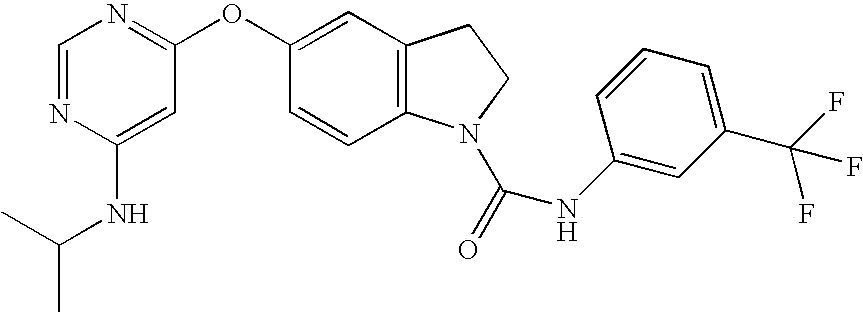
C1=NC(NC(C)C)=CC(OC2=CC3=C(C=C2)N(C(=O)NC2=CC(C(F)(F)F)=CC=C2)CC3)=N1
